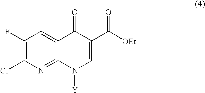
C1(F)=C(Cl)N=C2C(=C1)C(=O)C(C([OEt])=O)=CN2[Y]
